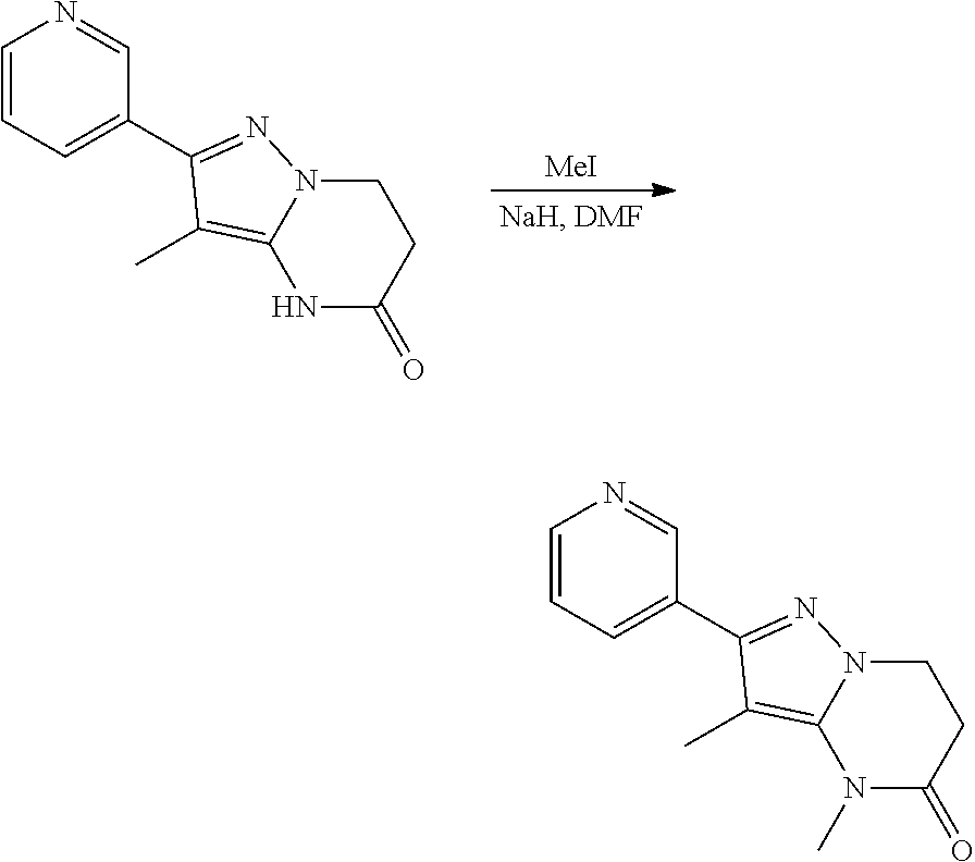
C1=CC=C(C2=NN3C(=C2C)N(C)C(=O)CC3)C=N1.C1=CC=C(C2=NN3C(=C2C)NC(=O)CC3)C=N1.[MeI]
